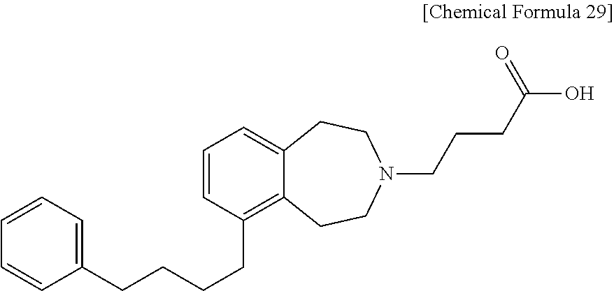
C1(CCCCC2=C3C(=CC=C2)CCN(CCCC(O)=O)CC3)=CC=CC=C1
